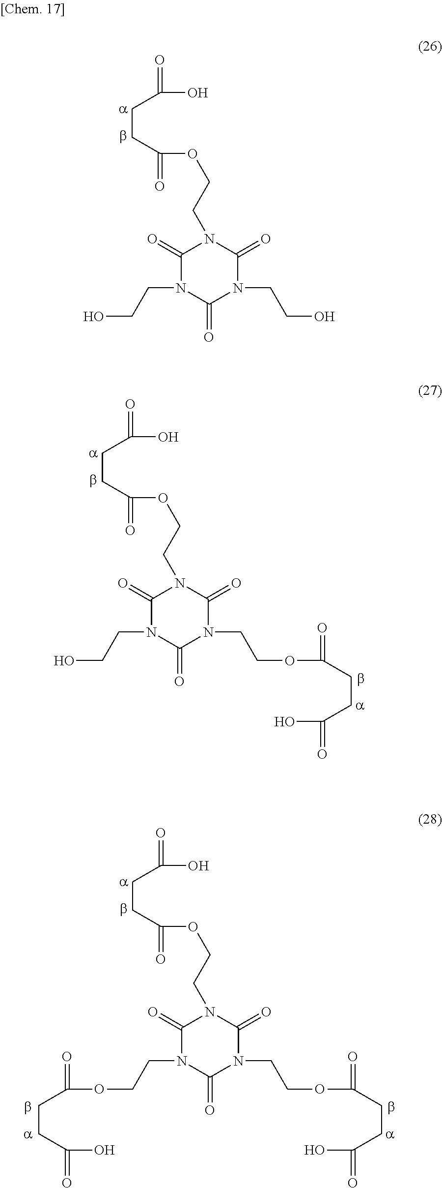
C1(=O)N(CCO)C(=O)N(CCO)C(=O)N1CCOC(CCC(O)=O)=O.C1(=O)N(CCO)C(=O)N(CCOC(CCC(O)=O)=O)C(=O)N1CCOC(CCC(O)=O)=O.C1(=O)N(CCOC(CCC(O)=O)=O)C(=O)N(CCOC(CCC(O)=O)=O)C(=O)N1CCOC(CCC(O)=O)=O
